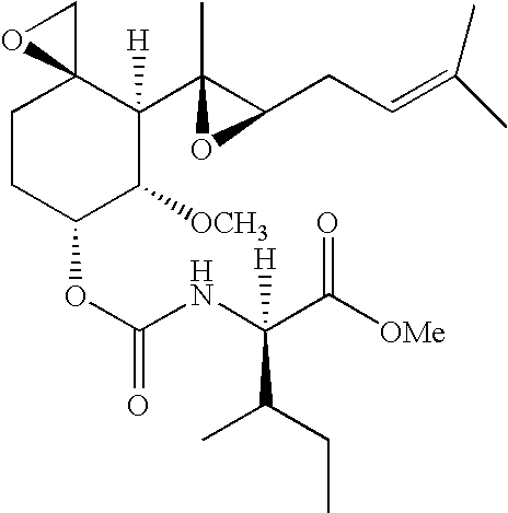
C1CC(OC(=O)NC(C([OMe])=O)(C(CC)C)[H])C([OCH3])C(C2(C)C(CC=C(C)C)O2)([H])C12CO2
